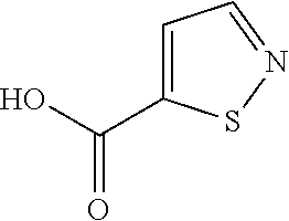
C1(C(O)=O)=CC=NS1
